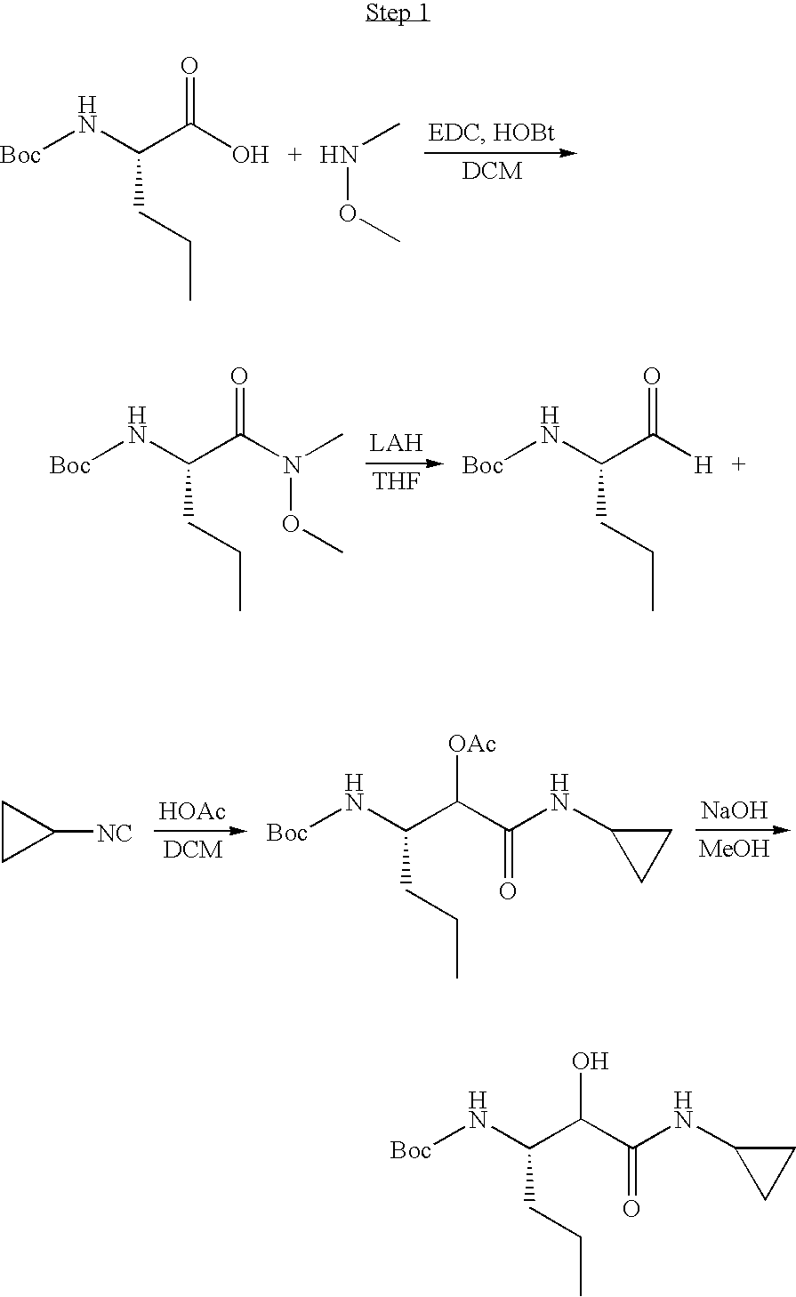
C(C(O)=O)(N[Boc])CCC.N(OC)C.[THF].C(C(N(C)OC)=O)(N[Boc])CCC.C(C([H])=O)(N[Boc])CCC.[HOAc].[NaOH].[MeOH].C1CC1[NC].[Boc]NC(C(C(NC1CC1)=O)[OAc])CCC.[Boc]NC(C(C(NC1CC1)=O)O)CCC
